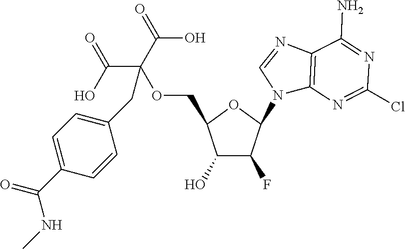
C1(O)C(F)C(N2C3=C(N=C2)C(N)=NC(Cl)=N3)OC1COC(C(O)=O)(C(O)=O)CC1=CC=C(C(NC)=O)C=C1
